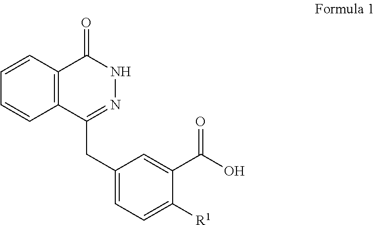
C1=CC2=C(C=C1)C(=O)NN=C2CC1=CC=C([R1])C(C(O)=O)=C1
